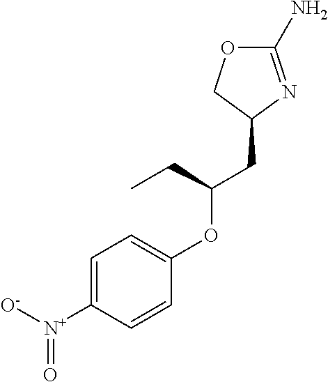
C1(CC(CC)OC2=CC=C([N+](=O)[O-])C=C2)N=C(N)OC1
